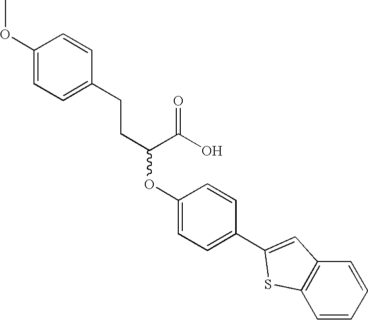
C(C(C(O)=O)OC1=CC=C(C2=CC3=C(C=CC=C3)S2)C=C1)CC1=CC=C(OC)C=C1
